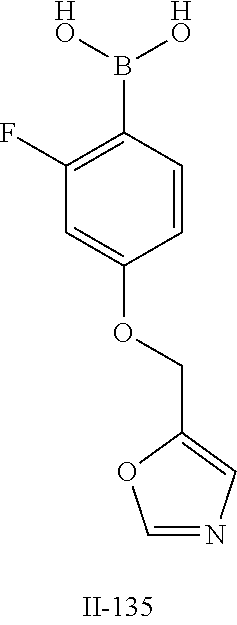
C1(F)=C(B([HO])[HO])C=CC(OCC2=CN=CO2)=C1
